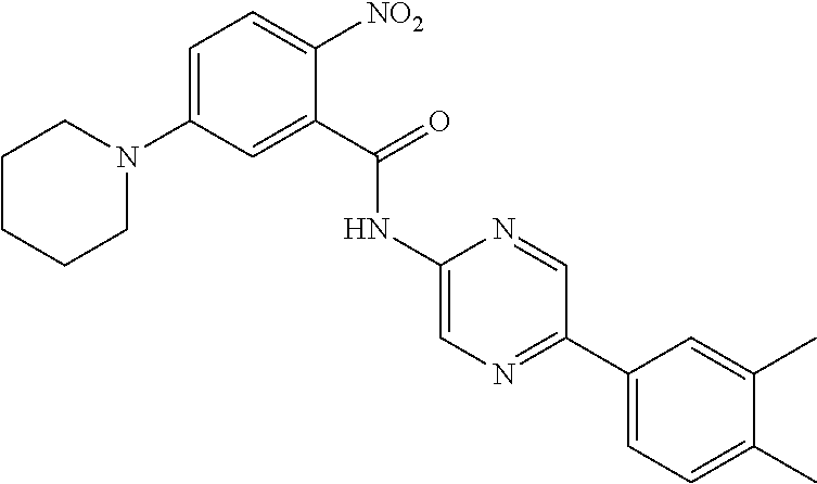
C1(NC(C2=CC(N3CCCCC3)=CC=C2[NO2])=O)=CN=C(C2=CC=C(C)C(C)=C2)C=N1
